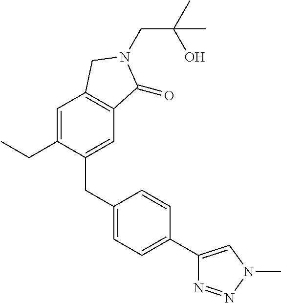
C1(CC2=CC=C(C3=CN(C)N=N3)C=C2)=CC2=C(C=C1CC)CN(CC(O)(C)C)C2=O
